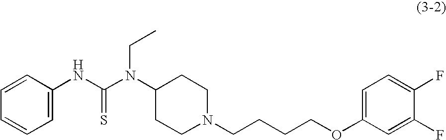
C1=C(NC(N(C2CCN(CCCCOC3=CC=C(F)C(F)=C3)CC2)CC)=S)C=CC=C1
